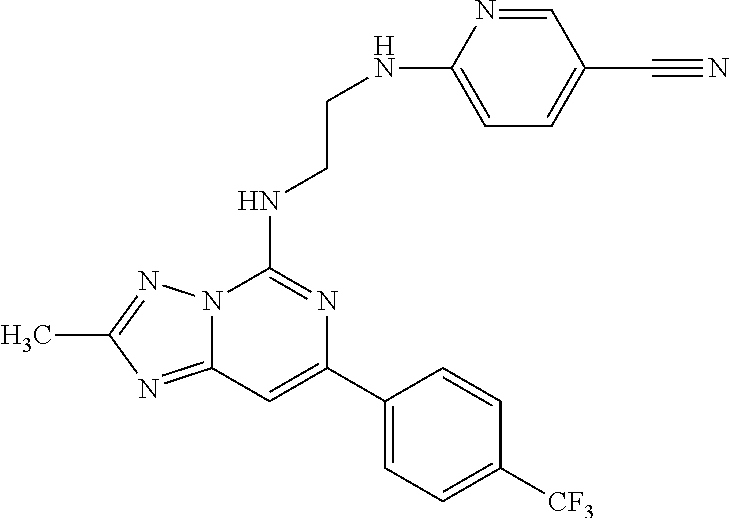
C12=NC(C)=NN1C(NCCNC1=CC=C(C#N)C=N1)=NC(C1=CC=C([CF3])C=C1)=C2
